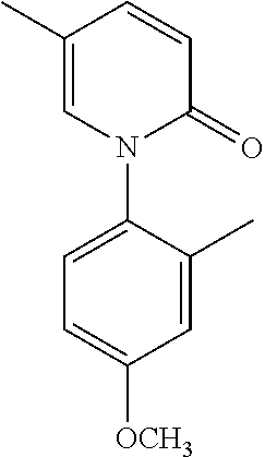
C1=C(C)C=CC(=O)N1C1=CC=C([OCH3])C=C1C
